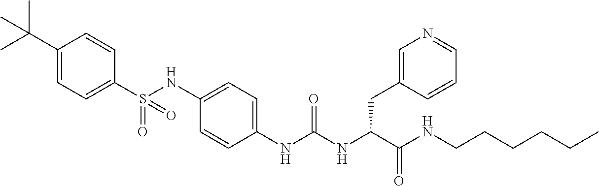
C1(S(NC2=CC=C(NC(NC(C(NCCCCCC)=O)CC3=CN=CC=C3)=O)C=C2)(=O)=O)=CC=C(C(C)(C)C)C=C1
